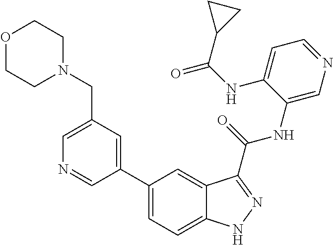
C1(CN2CCOCC2)=CN=CC(C2=CC=C3C(=C2)C(C(NC2=CN=CC=C2NC(=O)C2CC2)=O)=NN3)=C1
